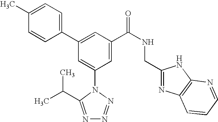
C1(C2=CC(C(NCC3=NC4=C(N3)N=CC=C4)=O)=CC(N3C(C(C)C)=NN=N3)=C2)=CC=C(C)C=C1
